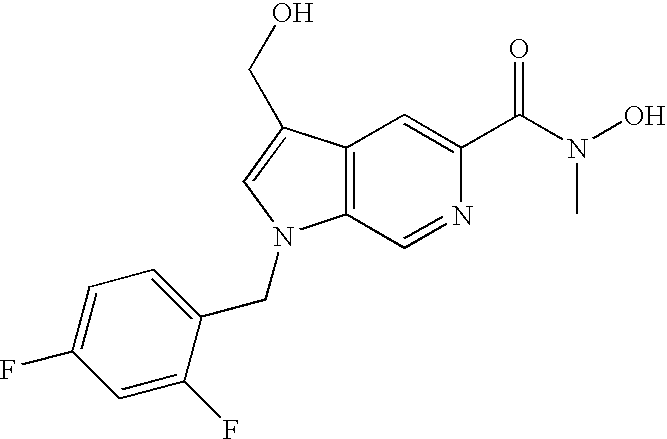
C12=C(C(CO)=CN1CC1=CC=C(F)C=C1F)C=C(C(N(O)C)=O)N=C2
